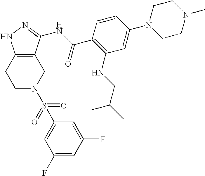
C1C2=C(CCN1S(C1=CC(F)=CC(F)=C1)(=O)=O)NN=C2NC(C1=C(NCC(C)C)C=C(N2CCN(C)CC2)C=C1)=O
